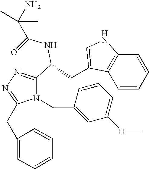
N1(CC2=CC(OC)=CC=C2)C(CC2=CC=CC=C2)=NN=C1C(CC1=CNC2=C1C=CC=C2)NC(C(C)(C)N)=O
